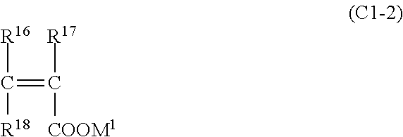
C(=C([R17])[COOM1])([R16])[R18]
